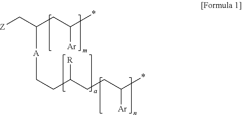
C([A]CCC(CCC(*)[Ar])[R])(C[Z])CC(*)[Ar]
